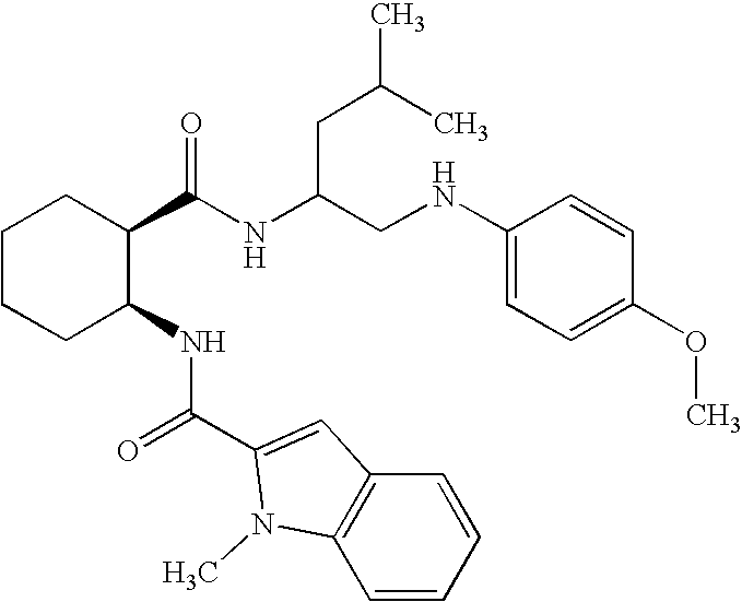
C1CCC(NC(C2=CC3=C(N2C)C=CC=C3)=O)C(C(NC(CNC2=CC=C(OC)C=C2)CC(C)C)=O)C1
